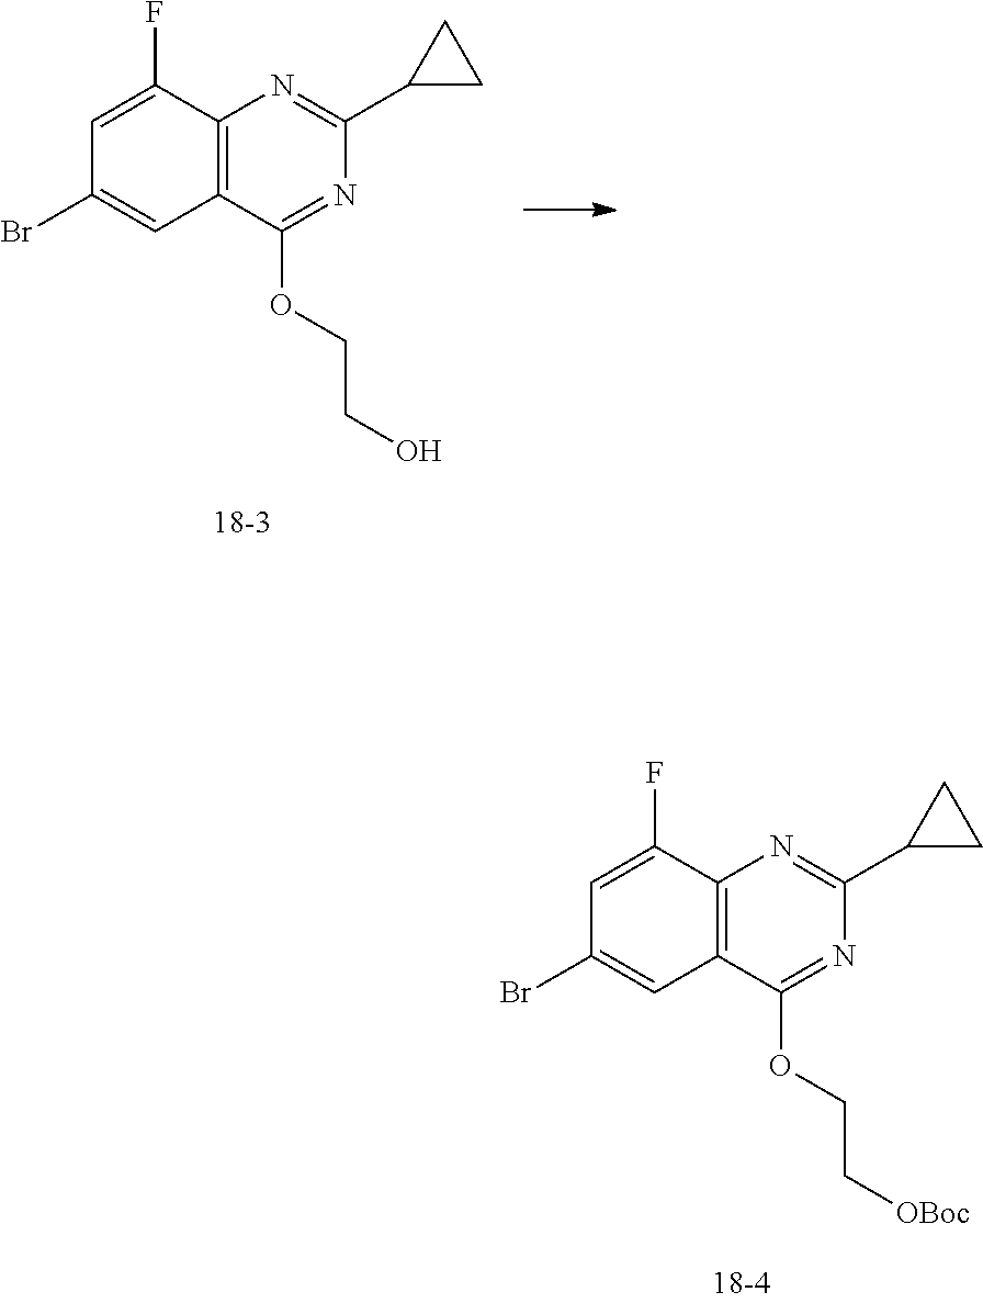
C1(F)=CC(Br)=CC2=C1N=C(C1CC1)N=C2OCCO.C1(F)=CC(Br)=CC2=C1N=C(C1CC1)N=C2OCC[OBoc]
